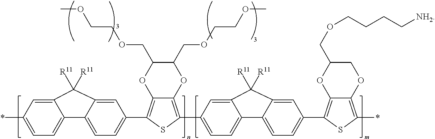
C1(*)=CC=C2C(=C1)C([R11])([R11])C1=CC(C3=C4C(=C(C5=CC=C6C(=C5)C([R11])([R11])C5=CC(C7=C8C(=C(*)S7)OCC(COCCCC[NH2])O8)=CC=C65)S3)OC(COCCOC)C(COCCOC)O4)=CC=C21
